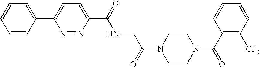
C1=CC(C2=CC=C(C(NCC(=O)N3CCN(C(=O)C4=C([CF3])C=CC=C4)CC3)=O)N=N2)=CC=C1
